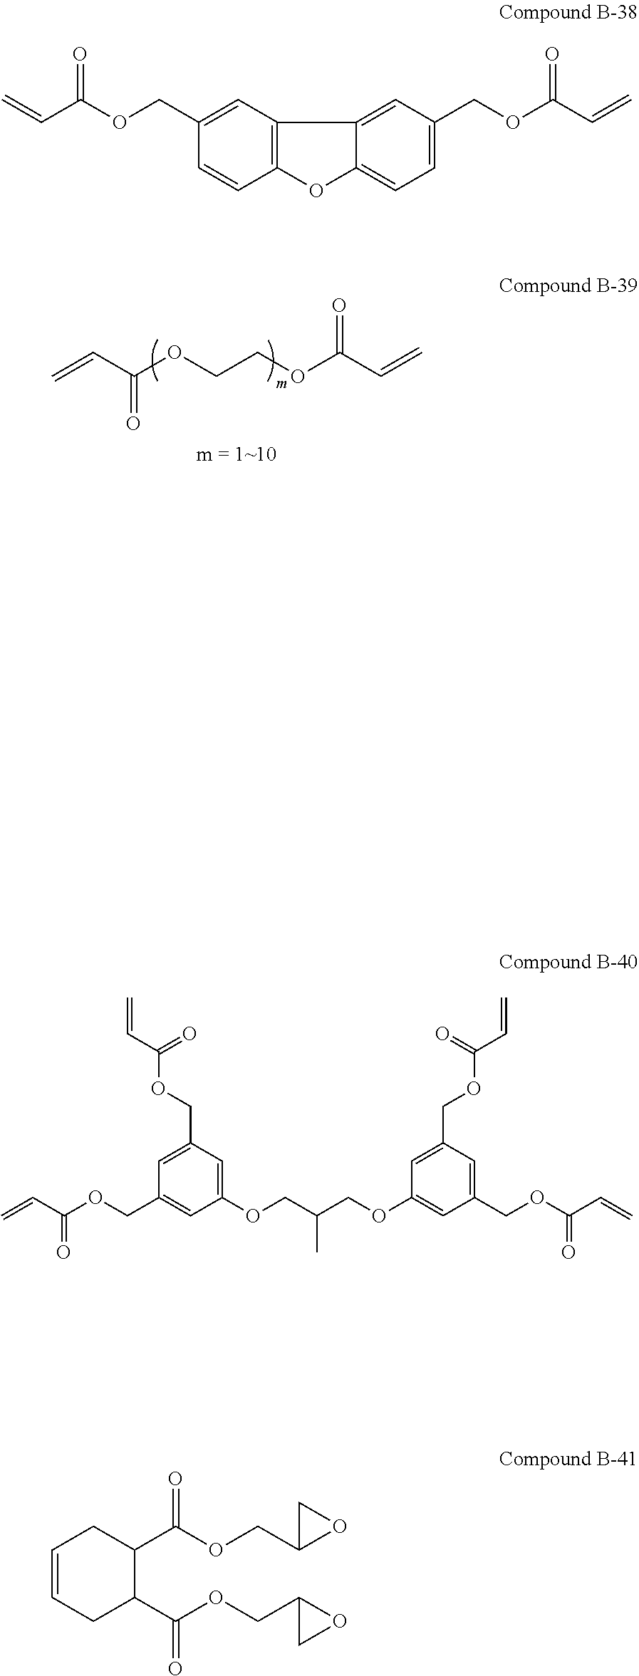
C=CC(OCCOC(C=C)=O)=O.C=CC(OCC1=CC(OCC(COC2=CC(COC(C=C)=O)=CC(COC(C=C)=O)=C2)C)=CC(COC(C=C)=O)=C1)=O.C=CC(OCC1=CC2=C(C=C1)OC1=CC=C(COC(C=C)=O)C=C21)=O.C1(C(OCC2OC2)=O)CC=CCC1C(OCC1CO1)=O
